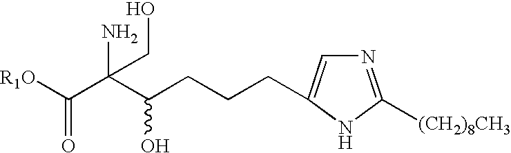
[R1O]C(C(C(CCCC1=CN=C([(CH2)8CH3])N1)O)(N)CO)=O
